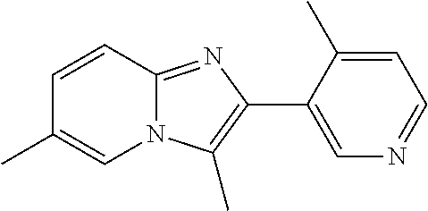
C1=CC2=NC(C3=CN=CC=C3C)=C(C)N2C=C1C
